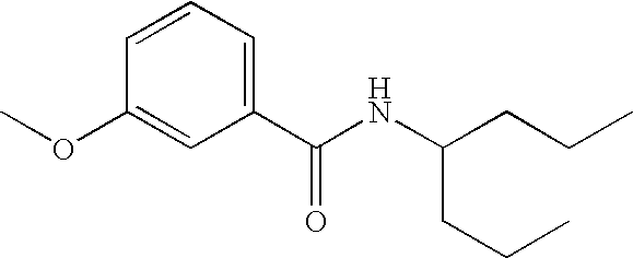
C1=C(C(NC(CCC)CCC)=O)C=C(OC)C=C1
